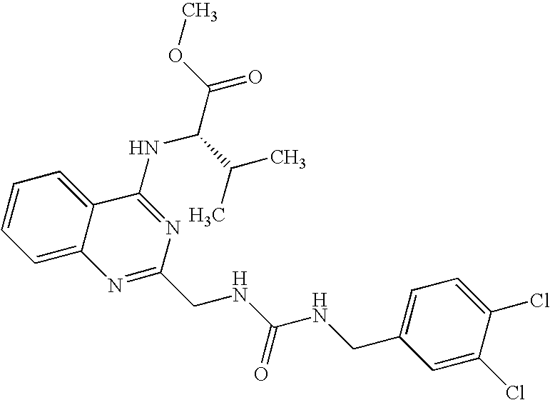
C12=CC=CC=C1C(NC(C(=O)OC)C(C)C)=NC(CNC(NCC1=CC=C(Cl)C(Cl)=C1)=O)=N2
